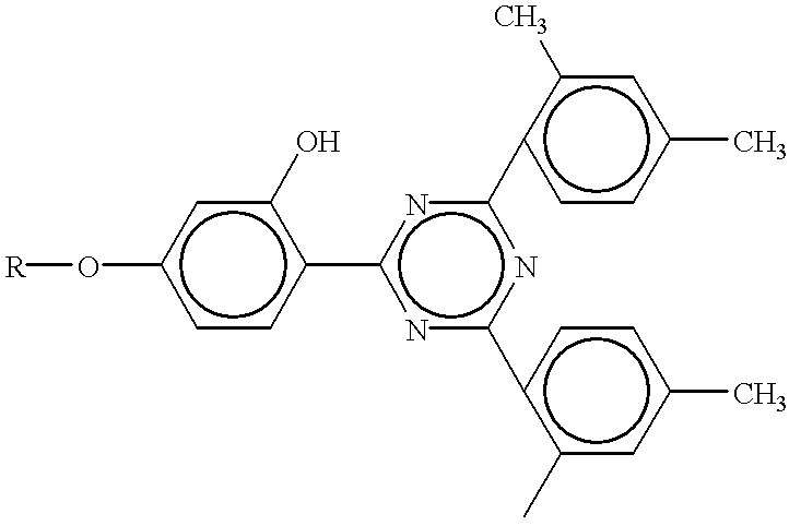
[R]Oc1ccc(-c2nc(-c3c(C)cc(C)cc3)nc(-c3ccc(C)cc3C)n2)c(O)c1
